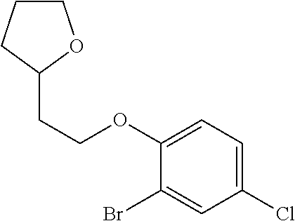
C1(OCCC2OCCC2)=CC=C(Cl)C=C1Br
